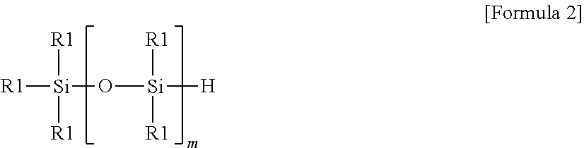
[R1][Si]([R1])(O[Si]([H])([R1])[R1])[R1]
